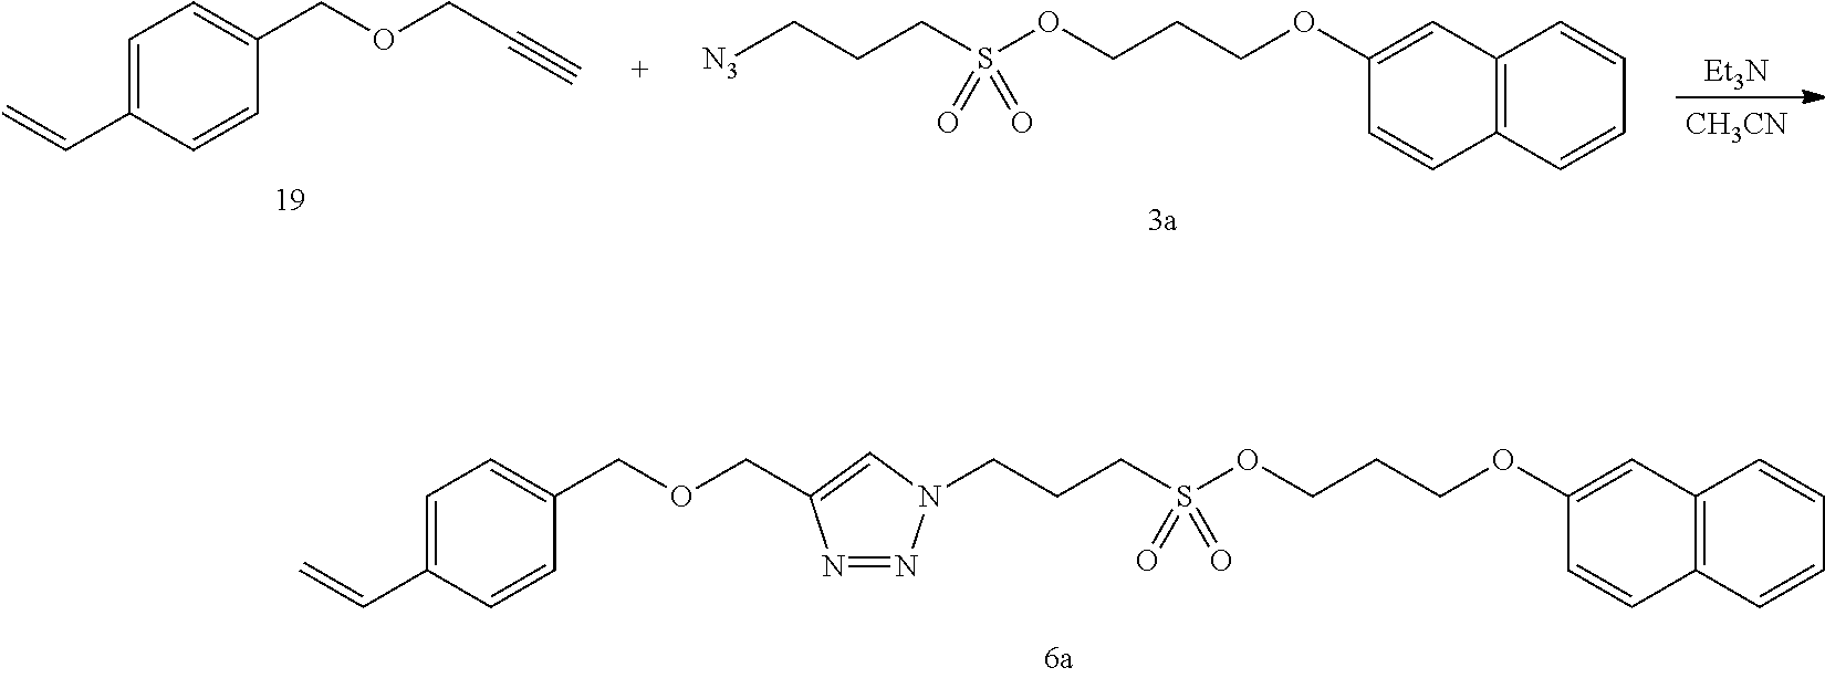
C12=C(C=CC=C1)C=CC(OCCCOS(CCCN1N=NC(COCC3=CC=C(C=C)C=C3)=C1)(=O)=O)=C2.C1=C(C=C)C=CC(COCC#C)=C1.C12=C(C=CC=C1)C=CC(OCCCOS(CCC[N3])(=O)=O)=C2.[Et3N].[CH3CN]
